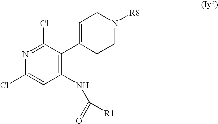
C1=C(C2=C(NC(=O)[R1])C=C(Cl)N=C2Cl)CCN([R8])C1
